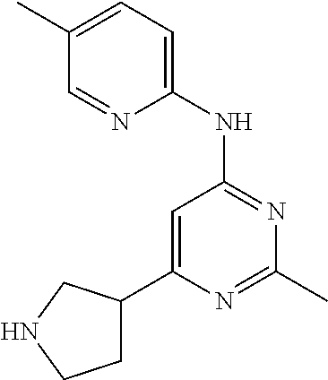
N1=C(C)N=C(NC2=CC=C(C)C=N2)C=C1C1CCNC1
